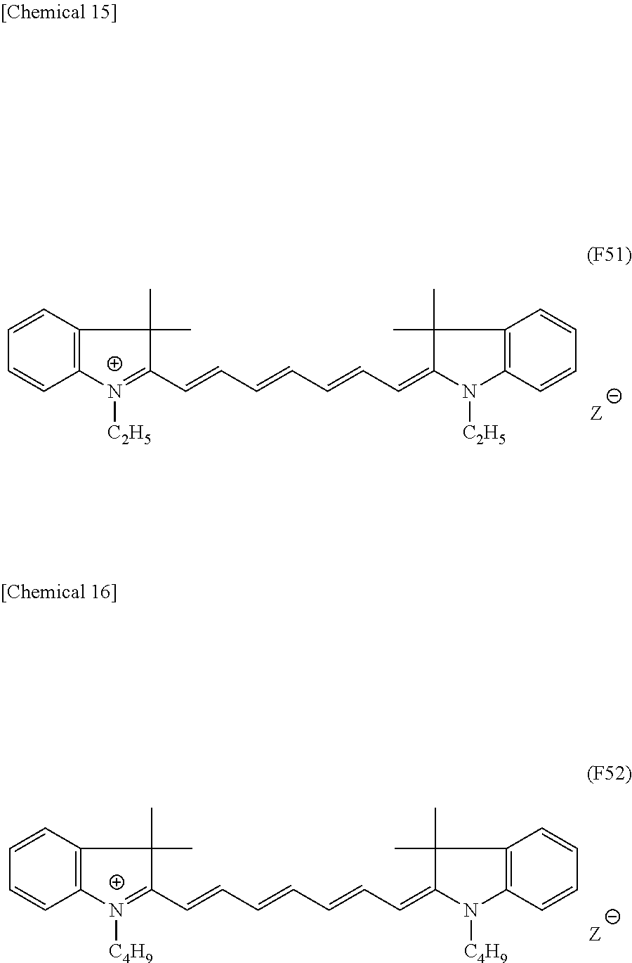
C1=CC2=C(C=C1)[N+]([C2H5])=C(C=CC=CC=CC=C1N([C2H5])C3=C(C=CC=C3)C1(C)C)C2(C)C.C1=CC2=C(C=C1)[N+]([C4H9])=C(C=CC=CC=CC=C1N([C4H9])C3=C(C=CC=C3)C1(C)C)C2(C)C
